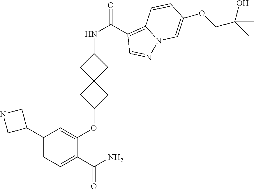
C1(C2CNC2)=CC=C(C(N)=O)C(OC2CC3(C2)CC(NC(C2=C4N(N=C2)C=C(OCC(C)(O)C)C=C4)=O)C3)=C1
